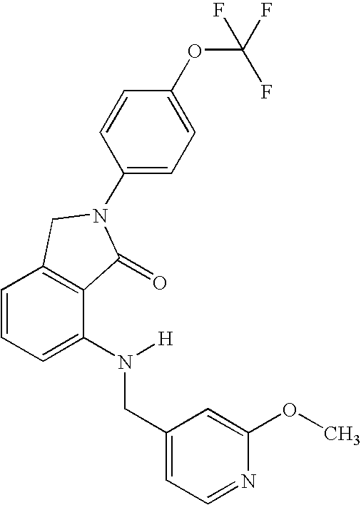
C1=CC=C(N(CC2=CC=NC(OC)=C2)[H])C2=C1CN(C1=CC=C(OC(F)(F)F)C=C1)C2=O
